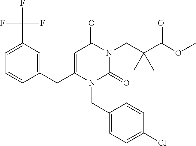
C1(CC2=CC(=O)N(CC(C(OC)=O)(C)C)C(=O)N2CC2=CC=C(Cl)C=C2)=CC(C(F)(F)F)=CC=C1
